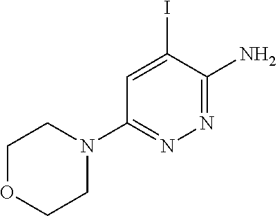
C1OCCN(C2=NN=C(N)C(I)=C2)C1
